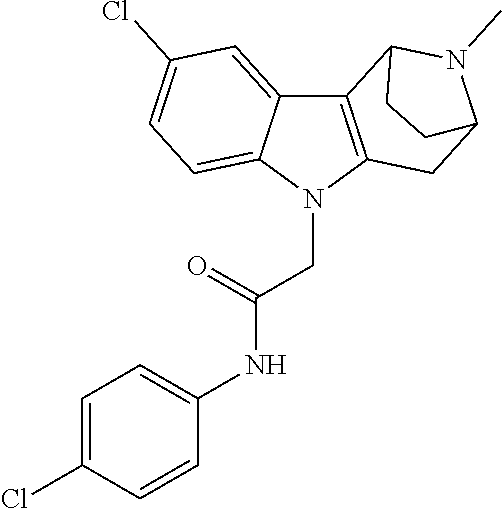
C12=CC(Cl)=CC=C1N(CC(NC1=CC=C(Cl)C=C1)=O)C1=C2C2N(C)C(C1)CC2
